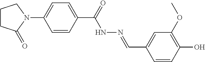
C1(C(=O)NN=CC2=CC(OC)=C(O)C=C2)=CC=C(N2CCCC2=O)C=C1
